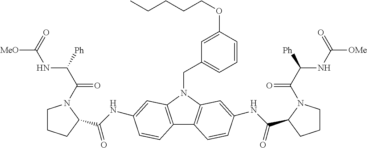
C1CCC(C(NC2=CC3=C(C4=C(N3CC3=CC=CC(OCCCCC)=C3)C=C(NC(C3CCCN3C(C(NC([OMe])=O)[Ph])=O)=O)C=C4)C=C2)=O)N1C(C(NC([MeO])=O)[Ph])=O
